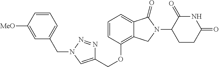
C1=CC(OCC2=CN(CC3=CC=CC([MeO])=C3)N=N2)=C2C(=C1)C(=O)N(C1CCC(=O)NC1=O)C2
